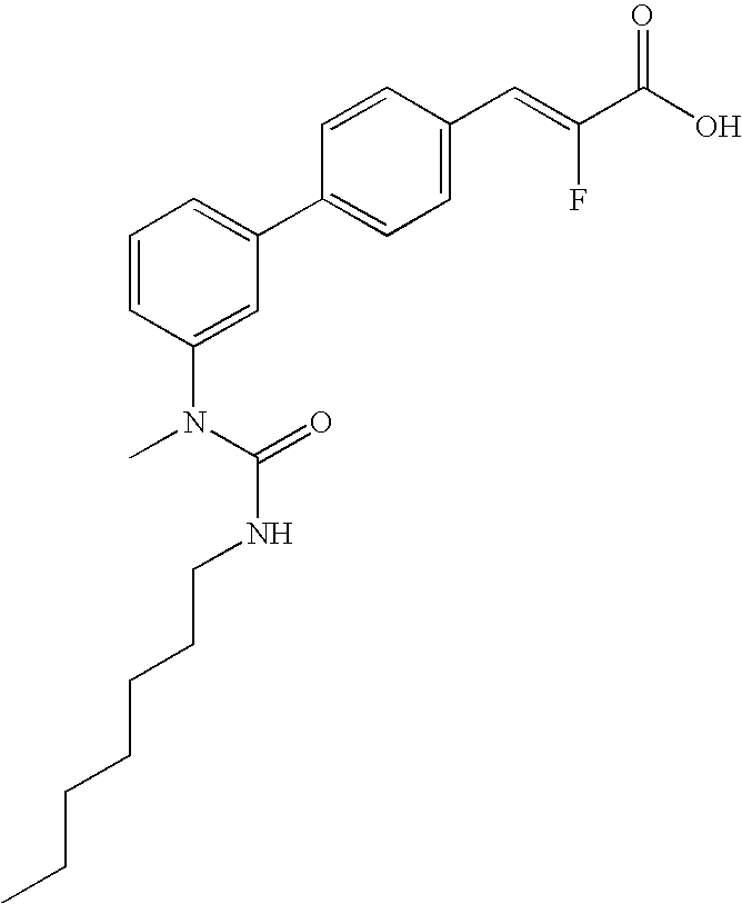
C1=CC(N(C(NCCCCCCC)=O)C)=CC(C2=CC=C(C=C(C(O)=O)F)C=C2)=C1
